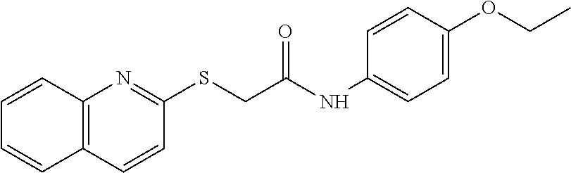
C1(SCC(NC2=CC=C(OCC)C=C2)=O)=NC2=C(C=C1)C=CC=C2
